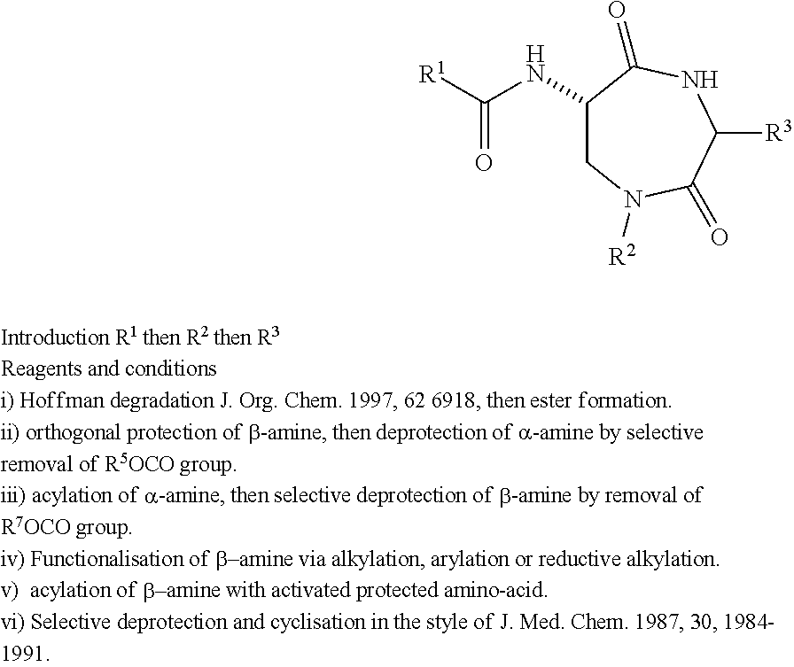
C1(NC([R1])=O)CN([R2])C(=O)C([R3])NC1=O
